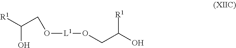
O([L1]OCC(O)[R1])CC([R1])O
